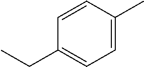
C(C1=CC=C(C)C=C1)C
